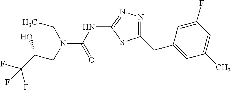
N(C1=NN=C(CC2=CC(C)=CC(F)=C2)S1)C(N(CC(C(F)(F)F)O)CC)=O
